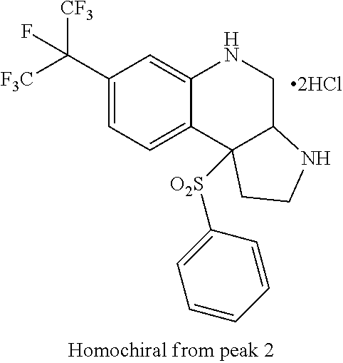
C1(C([F3C])([CF3])F)=CC=C2C(=C1)NCC1C2([O2S]C2=CC=CC=C2)CCN1
